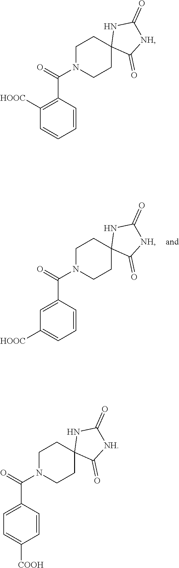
C1N(C(=O)C2=CC([HOOC])=CC=C2)CCC2(C1)C(=O)[NH]C(=O)N2.C1N(C(=O)C2=C([HOOC])C=CC=C2)CCC2(C1)C(=O)[NH]C(=O)N2.C1N(C(=O)C2=CC=C([COOH])C=C2)CCC2(C1)C(=O)[NH]C(=O)N2
